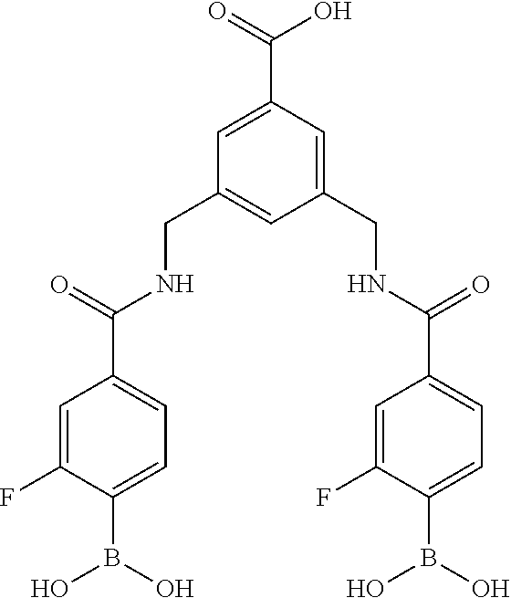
C1=C(F)C(B(O)O)=CC=C1C(=O)NCC1=CC(CNC(C2=CC=C(B(O)O)C(F)=C2)=O)=CC(C(=O)O)=C1
